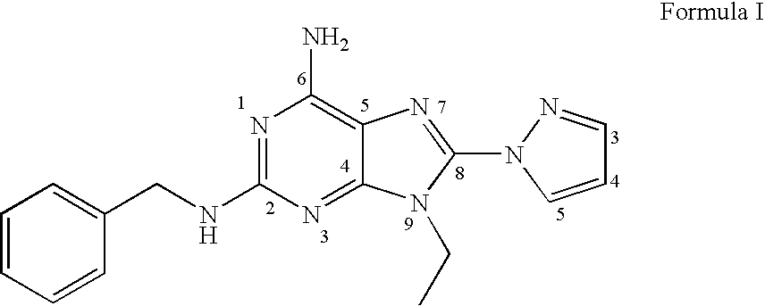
C1=CN(C2=NC3=C(N)N=C(NCC4=CC=CC=C4)N=C3N2CC)N=C1
